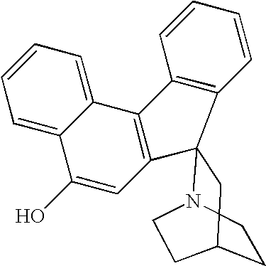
C12=CC=CC=C1C(O)=CC1=C2C2=C(C=CC=C2)C12N1CCC(C2)CC1
